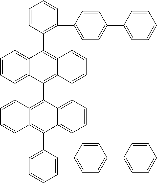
C1=CC2=C(C3=CC=CC=C3C3=CC=C(C4=CC=CC=C4)C=C3)C3=CC=CC=C3C(C3=C4C(=C(C5=C(C6=CC=C(C7=CC=CC=C7)C=C6)C=CC=C5)C5=CC=CC=C35)C=CC=C4)=C2C=C1
